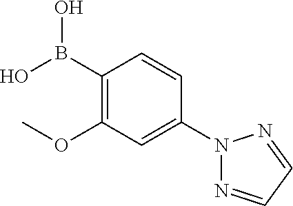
C1(B(O)O)=C(OC)C=C(N2N=CC=N2)C=C1
